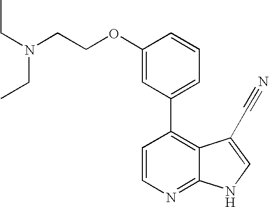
C1=CN=C2C(=C1C1=CC=CC(OCCN(CC)CC)=C1)C(C#N)=CN2
